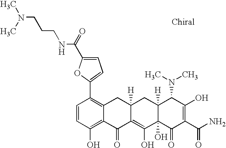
C1=CC(O)=C2C(=C1C1=CC=C(C(=O)NCCCN(C)C)O1)CC1([H])C(=C(O)C3(O)C([H])(C1)C(N(C)C)C(O)=C(C(N)=O)C3=O)C2=O
